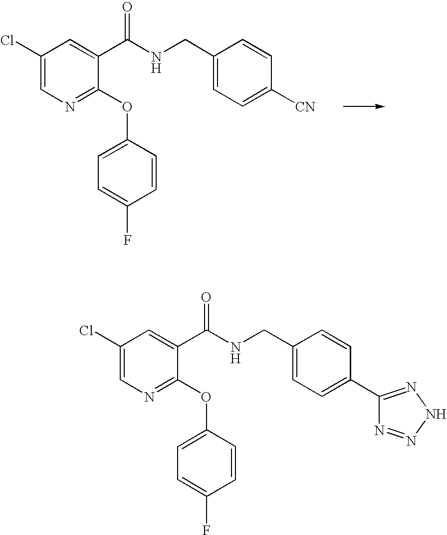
C1(Cl)=CN=C(OC2=CC=C(F)C=C2)C(C(NCC2=CC=C([CN])C=C2)=O)=C1.C1(Cl)=CN=C(OC2=CC=C(F)C=C2)C(C(NCC2=CC=C(C3=NNN=N3)C=C2)=O)=C1
